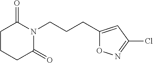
C1CC(=O)N(CCCC2=CC(Cl)=NO2)C(=O)C1
